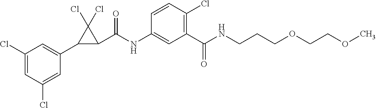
C1(Cl)=CC(Cl)=CC(C2C(C(NC3=CC(C(NCCCOCCOC)=O)=C(Cl)C=C3)=O)C2(Cl)Cl)=C1
